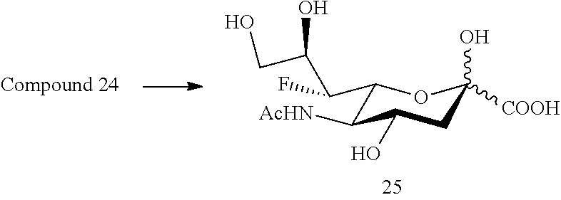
C1(C(F)C(O)CO)C([AcHN])C(O)CC(O)([COOH])O1
